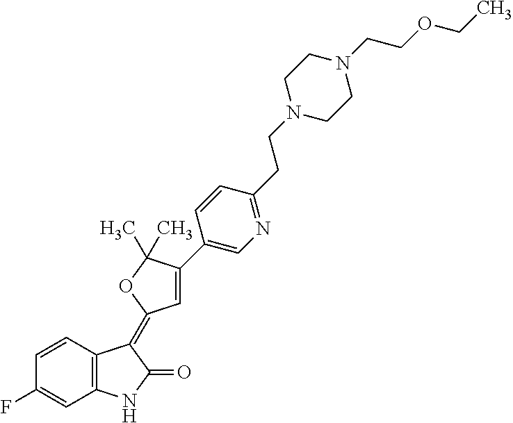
C1=CC2=C(C=C1F)NC(=O)C2=C1C=C(C2=CN=C(CCN3CCN(CCOCC)CC3)C=C2)C(C)(C)O1
